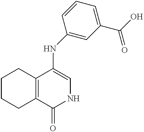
C1CCC2=C(C1)C(=O)NC=C2NC1=CC(C(O)=O)=CC=C1
